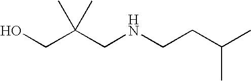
C(CNCCC(C)C)(CO)(C)C
